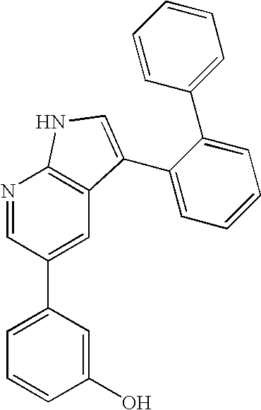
N1=CC(C2=CC=CC(O)=C2)=CC2=C1NC=C2C1=CC=CC=C1C1=CC=CC=C1
